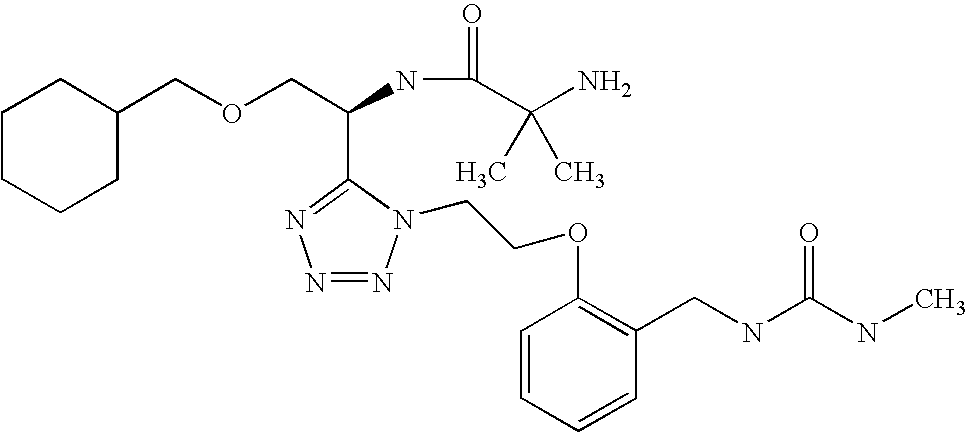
N1=C(C(COCC2CCCCC2)NC(=O)C(N)(C)C)N(CCOC2=C(CNC(NC)=O)C=CC=C2)N=N1
